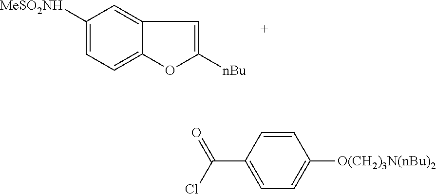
C1([MeSO2NH])=CC=C2C(=C1)C=C([nBu])O2.C(C1=CC=C([O(CH2)3N(nBu)2])C=C1)(Cl)=O
